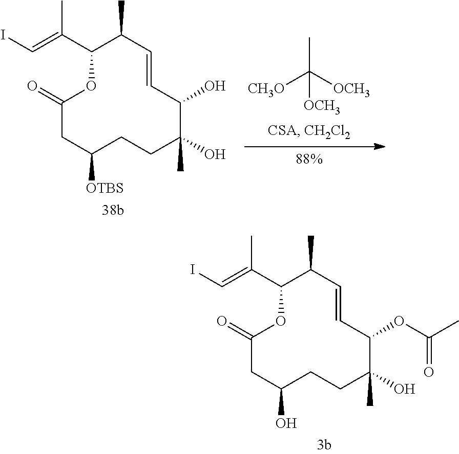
[CH3O]C([OCH3])(C)[OCH3].C1(O)C(C)(O)CCC([OTBS])CC(=O)OC(C(=CI)C)C(C)C=C1.C1(OC(C)=O)C(C)(O)CCC(O)CC(=O)OC(C(=CI)C)C(C)C=C1
